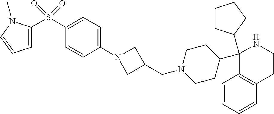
C1(C2CCN(CC3CN(C4=CC=C(S(=O)(=O)C5=CC=CN5C)C=C4)C3)CC2)(C2CCCC2)C2=C(CCN1)C=CC=C2
